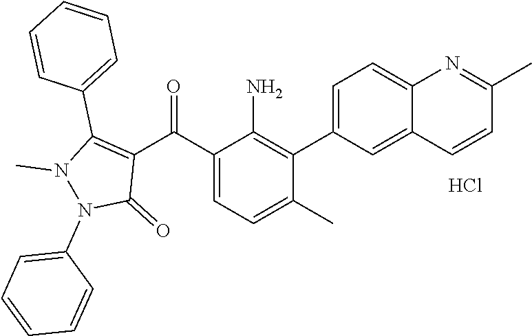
C1(C(C2=CC=C(C)C(C3=CC=C4C(=C3)C=CC(C)=N4)=C2N)=O)=C(C2=CC=CC=C2)N(C)N(C2=CC=CC=C2)C1=O.Cl
